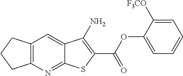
C12=C(N=C3C(=C1)C(N)=C(C(OC1=CC=CC=C1[F3CO])=O)S3)CCC2
